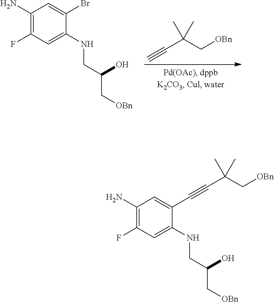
C1(N)=C(F)C=C(NCC(C[OBn])O)C(C#CC(C[OBn])(C)C)=C1.C1(N)=C(F)C=C(NCC(C[OBn])O)C(Br)=C1.C(C#C)(C[OBn])(C)C
